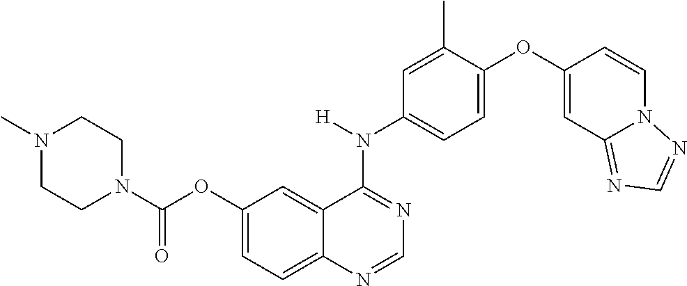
N1(C)CCN(C(OC2=CC=C3C(=C2)C(N([H])C2=CC=C(OC4=CC5=NC=NN5C=C4)C(C)=C2)=NC=N3)=O)CC1
